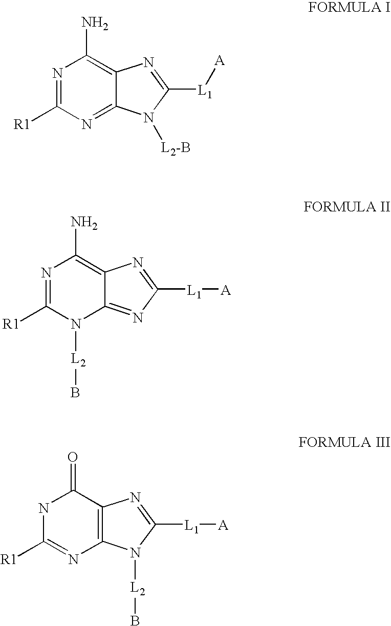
N1=C([R1])N=C2C(=C1N)N=C([L1][A])N2[L2-B].N1=C([R1])N([L2]B)C2=NC([L1][A])=NC2=C1N.N1C([R1])=NC2=C(C1=O)N=C([L1][A])N2[L2]B
